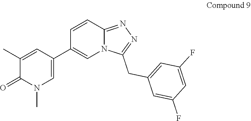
C1(C2=CN(C)C(=O)C(C)=C2)=CN2C(=NN=C2CC2=CC(F)=CC(F)=C2)C=C1
